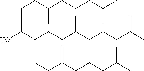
C(CCC(CCCC(C)C)C)(CCC(CCCC(C)C)C)C(O)CCC(CCCC(C)C)C
